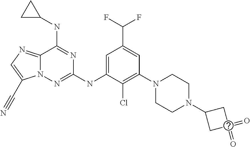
C12=NC=C(C#N)N1N=C(NC1=CC(C(F)F)=CC(N3CCN(C4CC(=O)(=O)C4)CC3)=C1Cl)N=C2NC1CC1
